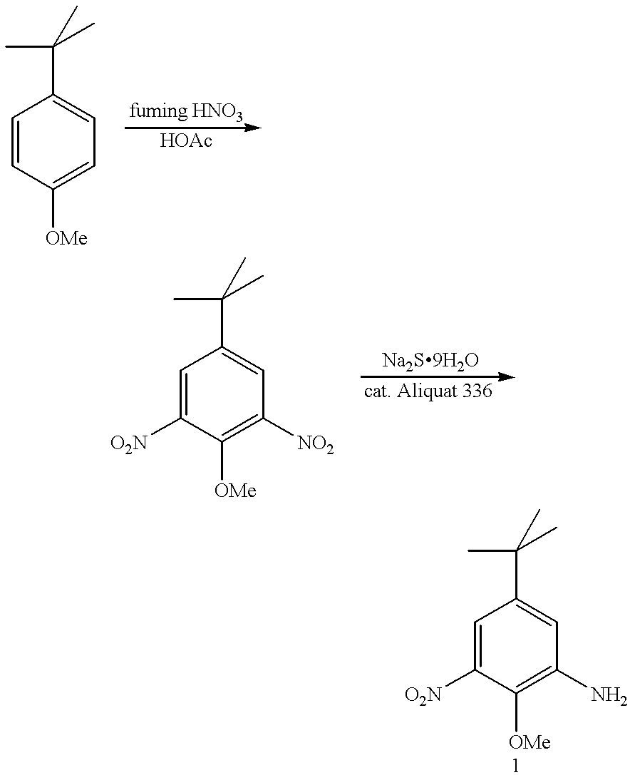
C1=CC([OMe])=CC=C1C(C)(C)C.C1=C([O2N])C([OMe])=C([NO2])C=C1C(C)(C)C.C1=C([O2N])C([OMe])=C(N)C=C1C(C)(C)C
